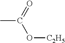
CC(=O)O[C2H5]
